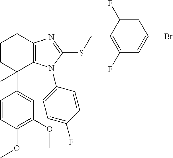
C1(OC)=C(OC)C=CC(C2(C)C3=C(CCC2)N=C(SCC2=C(F)C=C(Br)C=C2F)N3C2=CC=C(F)C=C2)=C1
